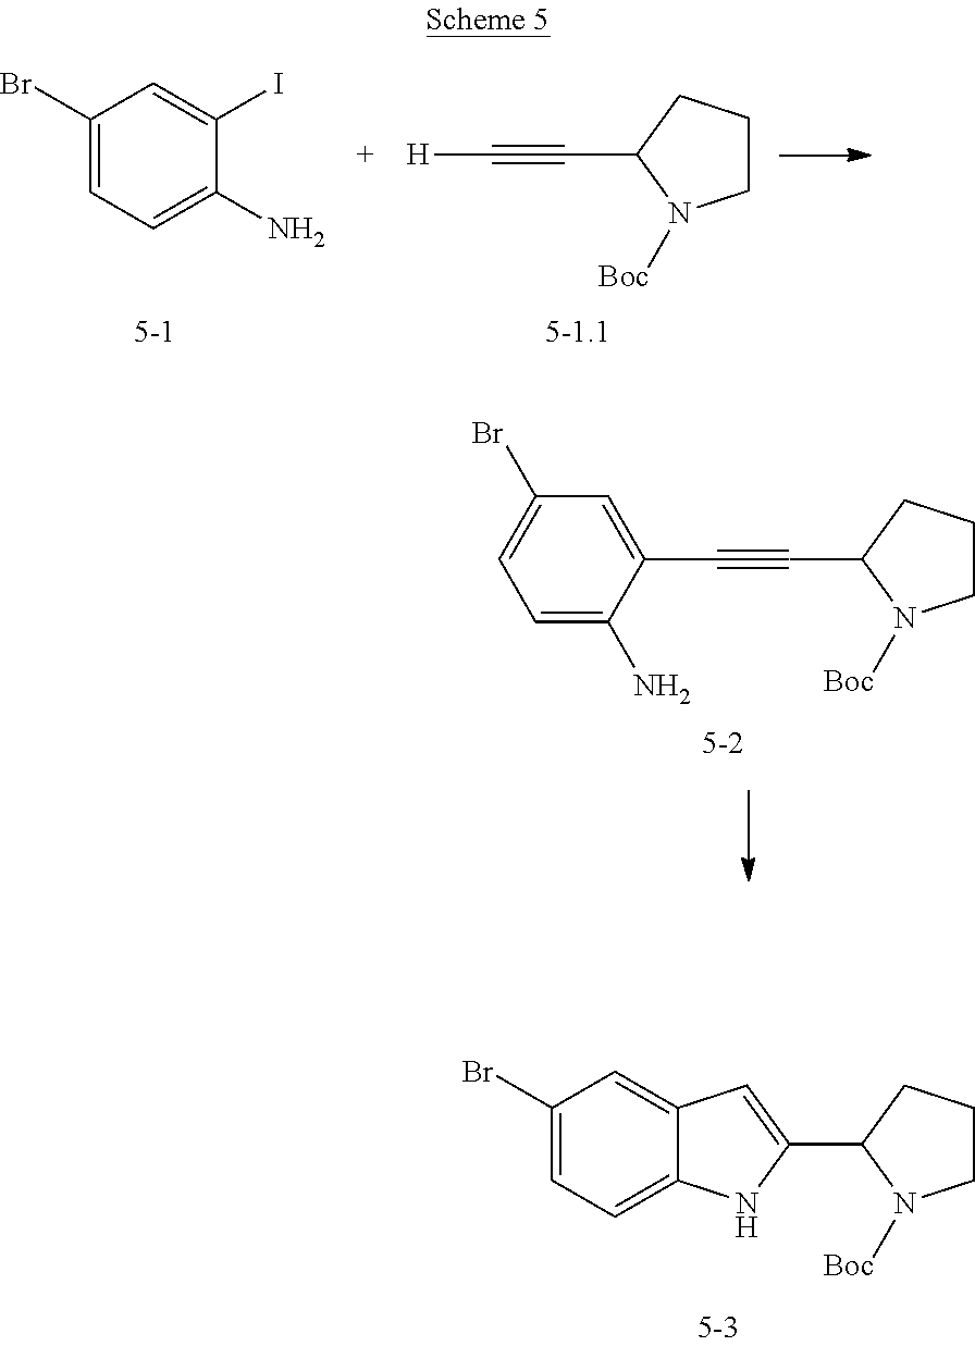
C1(Br)=CC=C2C(=C1)C=C(C1N([Boc])CCC1)N2.C1(Br)=CC=C(N)C(I)=C1.C1CCC(C#C[H])N1[Boc].C1CCC(C#CC2=CC(Br)=CC=C2N)N1[Boc]
